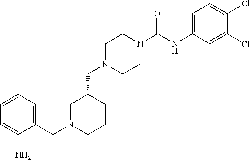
C1N(CC2CN(CC3=CC=CC=C3N)CCC2)CCN(C(NC2=CC=C(Cl)C(Cl)=C2)=O)C1
